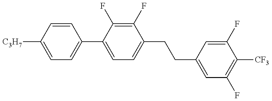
C1=C([C3H7])C=CC(C2=CC=C(CCC3=CC(F)=C([CF3])C(F)=C3)C(F)=C2F)=C1
